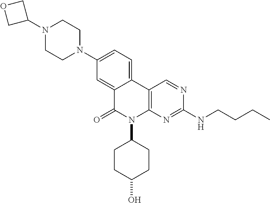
N1(C2COC2)CCN(C2=CC=C3C(=C2)C(=O)N(C2CCC(O)CC2)C2=C3C=NC(NCCCC)=N2)CC1
